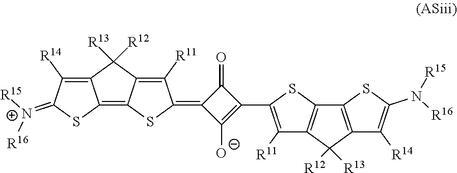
C12=C([R14])C(=[N+]([R15])[R16])SC1=C1C(=C([R11])C(=C3C([O-])=C(C4=C([R11])C5=C(C6=C(C([R14])=C(N([R16])[R15])S6)C5([R13])[R12])S4)C3=O)S1)C2([R13])[R12]
